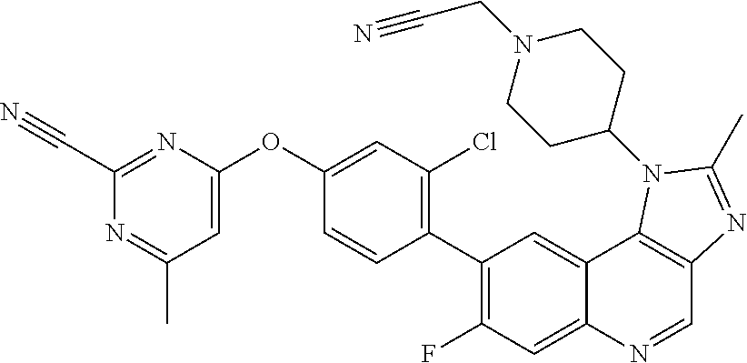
C1(C#N)=NC(OC2=CC(Cl)=C(C3=C(F)C=C4C(=C3)C3=C(C=N4)N=C(C)N3C3CCN(CC#N)CC3)C=C2)=CC(C)=N1
